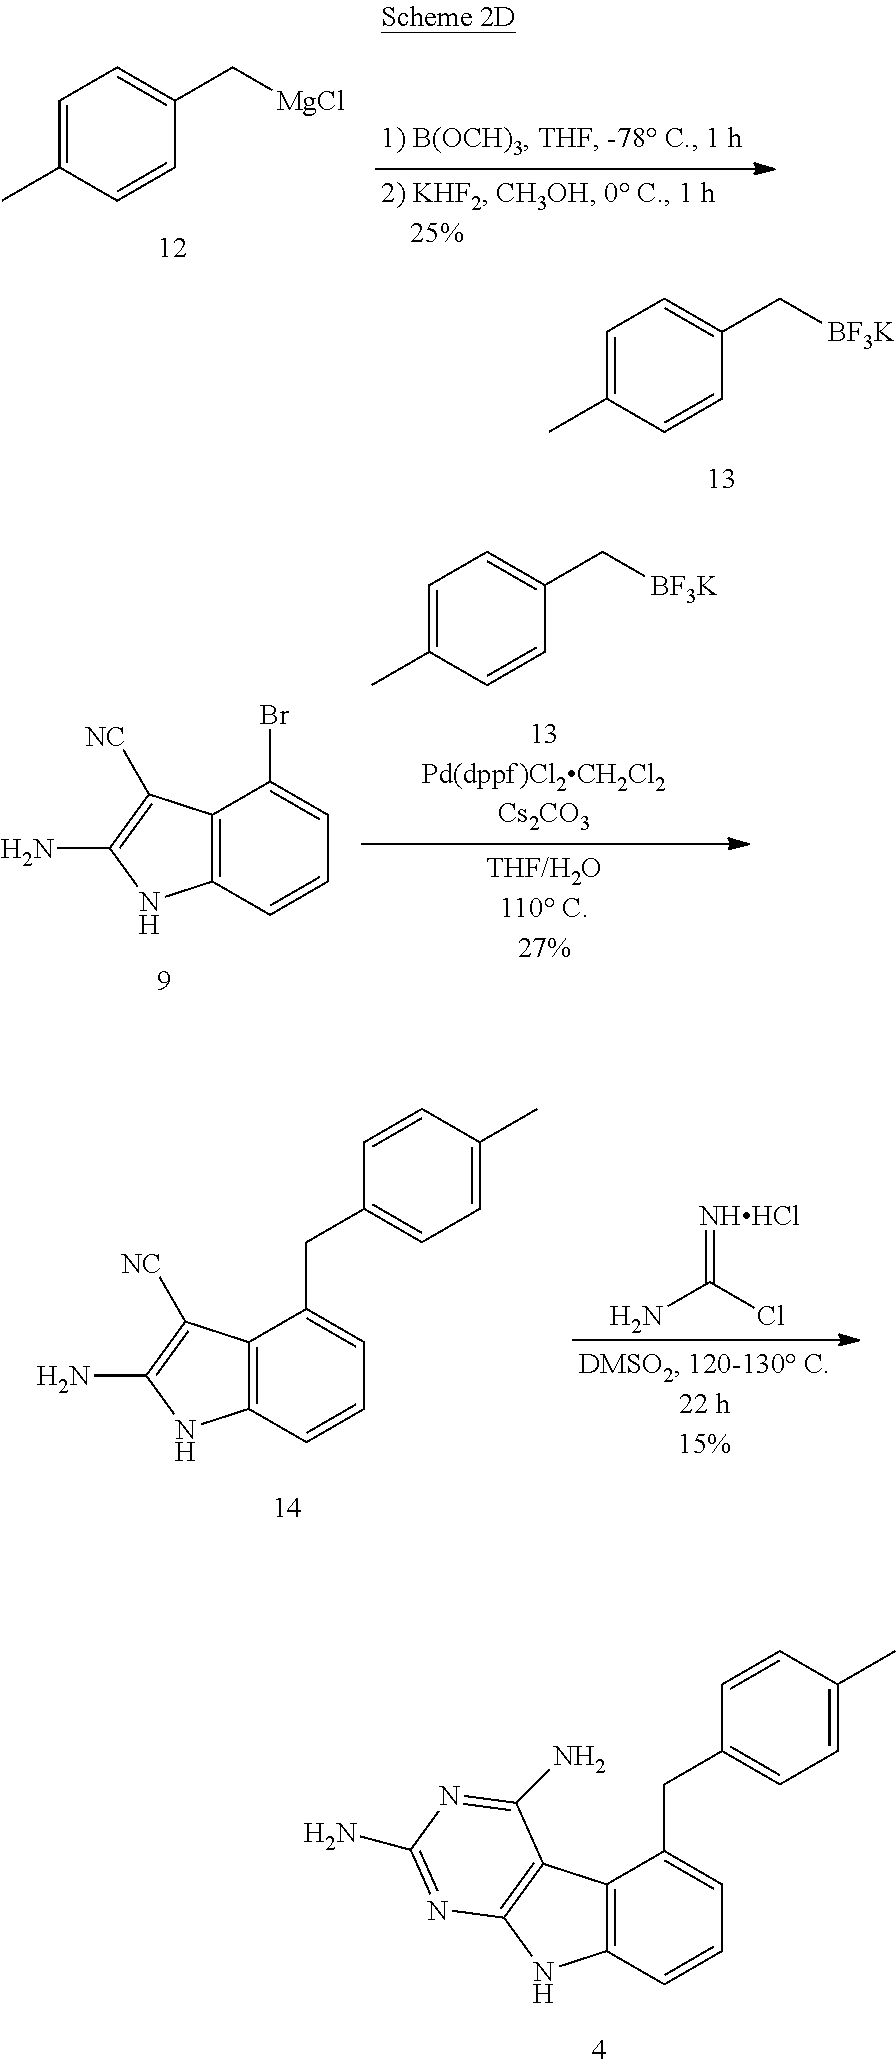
C12=C(C=CC=C1CC1=CC=C(C)C=C1)NC1=C2C(N)=NC(N)=N1.C1=C(C)C=CC(C[MgCl])=C1.C1=C(C)C=CC(C[BF3K])=C1.C12=C(C=CC=C1Br)NC(N)=C2[NC].C1=C(C)C=CC(C[BF3K])=C1.C12=C(C=CC=C1CC1=CC=C(C)C=C1)NC(N)=C2[NC].NC(Cl)=[NHHCl]
